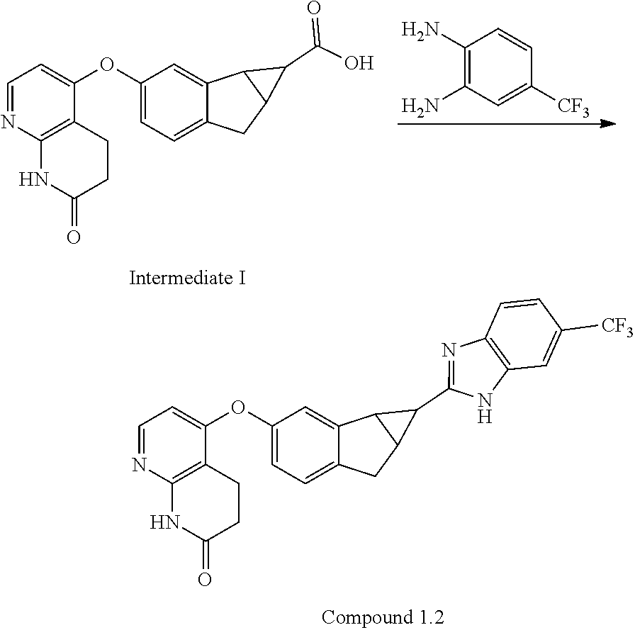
C12=C(CCC(=O)N1)C(OC1=CC=C3C(=C1)C1C(C3)C1C(=O)O)=CC=N2.C1(N)=C(N)C=C([CF3])C=C1.C12=C(CCC(=O)N1)C(OC1=CC=C3C(=C1)C1C(C3)C1C1=NC3=C(N1)C=C([CF3])C=C3)=CC=N2
